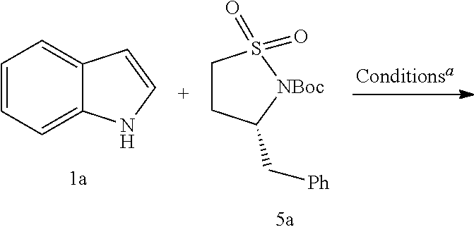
C1=CC=C2C(=C1)C=CN2.C1CC(C[Ph])[NBoc]S1(=O)=O
